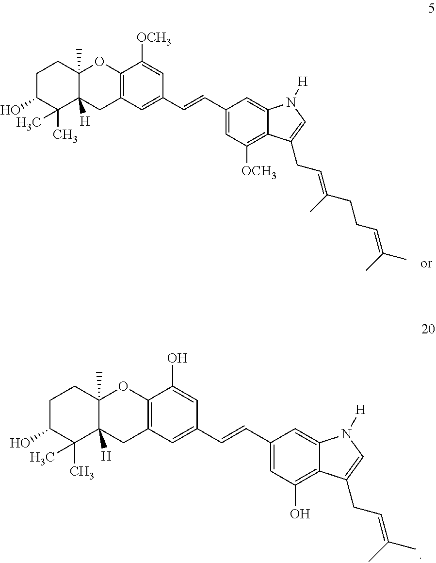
C1C(O)C(C)(C)C2([H])C(C)(C1)OC1=C(C2)C=C(C=CC2=CC(O)=C3C(=C2)N([H])C=C3CC=C(C)C)C=C1O.C1C(O)C(C)(C)C2([H])C(C)(C1)OC1=C(C2)C=C(C=CC2=CC([OCH3])=C3C(=C2)N([H])C=C3CC=C(CCC=C(C)C)C)C=C1[OCH3]
